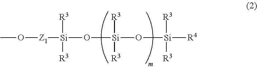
O([Z1][Si]([R3])([R3])O[Si]([R3])([R3])O[Si]([R3])([R3])[R4])C
